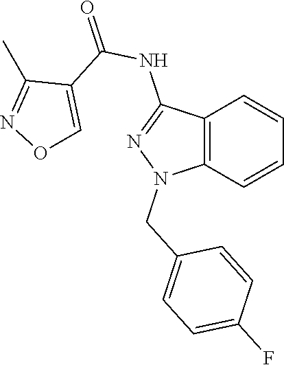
C12=C(C=CC=C1)N(CC1=CC=C(F)C=C1)N=C2NC(=O)C1=CON=C1C
